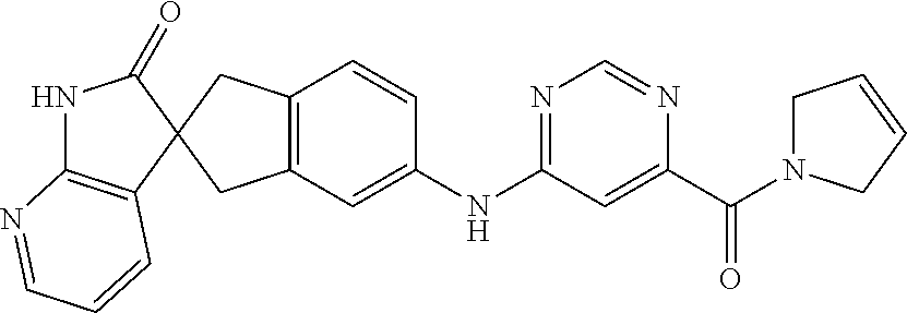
C12=C(CC3(C1)C1=C(NC3=O)N=CC=C1)C=CC(NC1=NC=NC(C(=O)N3CC=CC3)=C1)=C2
